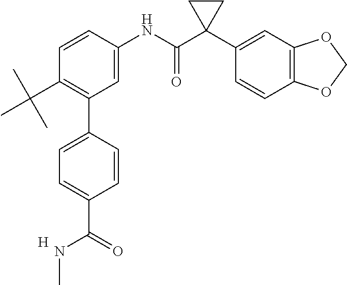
C1=C(NC(C2(C3=CC4=C(C=C3)OCO4)CC2)=O)C=CC(C(C)(C)C)=C1C1=CC=C(C(=O)NC)C=C1.[H]
